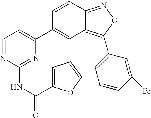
C12=C(C3=CC=CC(Br)=C3)ON=C1C=CC(C1=CC=NC(NC(=O)C3=CC=CO3)=N1)=C2
